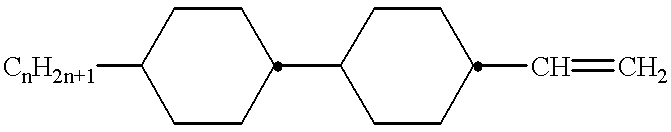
[CnH2n+1]C1CCC(C2CCC(C=C)CC2)CC1
